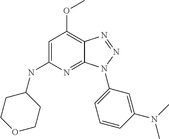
C1=C(NC2CCOCC2)N=C2C(=C1OC)N=NN2C1=CC=CC(N(C)C)=C1
